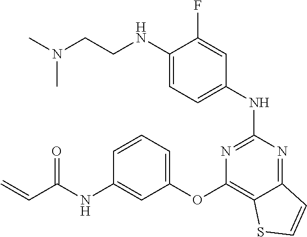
C1=C(NCCN(C)C)C(F)=CC(NC2=NC(OC3=CC=CC(NC(C=C)=O)=C3)=C3C(=N2)C=CS3)=C1
